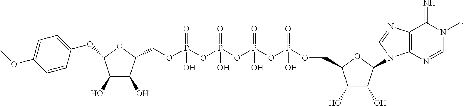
O(P(OP(OP(OCC1C(O)C(O)C(N2C3=C(N=C2)C(=N)N(C)C=N3)O1)(=O)O)(=O)O)(=O)O)P(OCC1C(O)C(O)C(OC2=CC=C(OC)C=C2)O1)(=O)O
